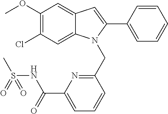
C1(OC)=C(Cl)C=C2C(=C1)C=C(C1=CC=CC=C1)N2CC1=NC(C(=O)NS(C)(=O)=O)=CC=C1
